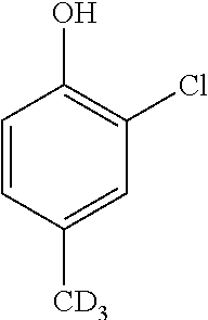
C1=CC([CD3])=CC(Cl)=C1O
